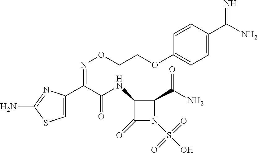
C1=C(C(C(NC2C(=O)N(S(O)(=O)=O)C2C(N)=O)=O)=NOCCOC2=CC=C(C(N)=N)C=C2)N=C(N)S1
